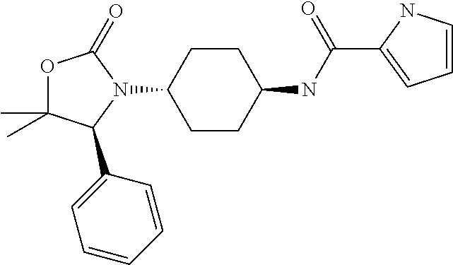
C1CC(NC(C2=CC=CN2)=O)CCC1N1C(=O)OC(C)(C)C1C1=CC=CC=C1
